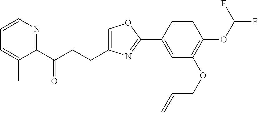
C1=C(CCC(C2=NC=CC=C2C)=O)N=C(C2=CC(OCC=C)=C(OC(F)F)C=C2)O1
